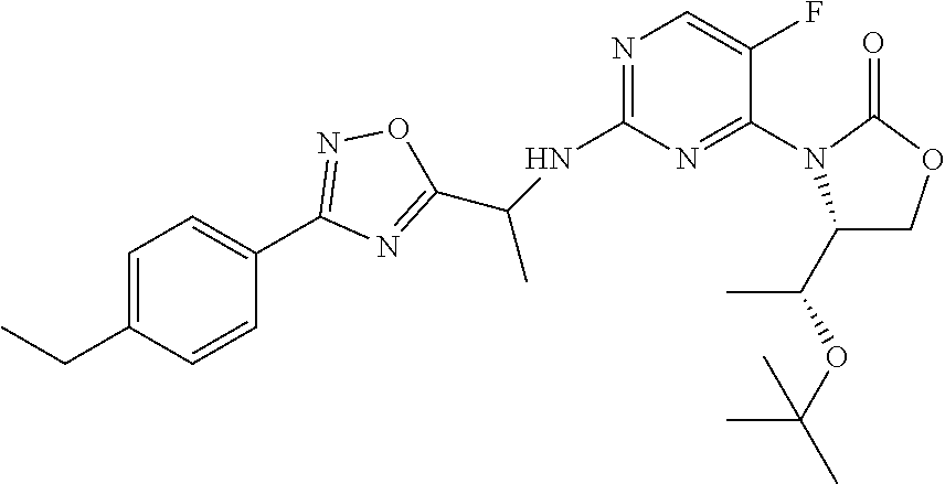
C1(NC(C2=NC(C3=CC=C(CC)C=C3)=NO2)C)=NC=C(F)C(N2C(C(C)OC(C)(C)C)COC2=O)=N1
